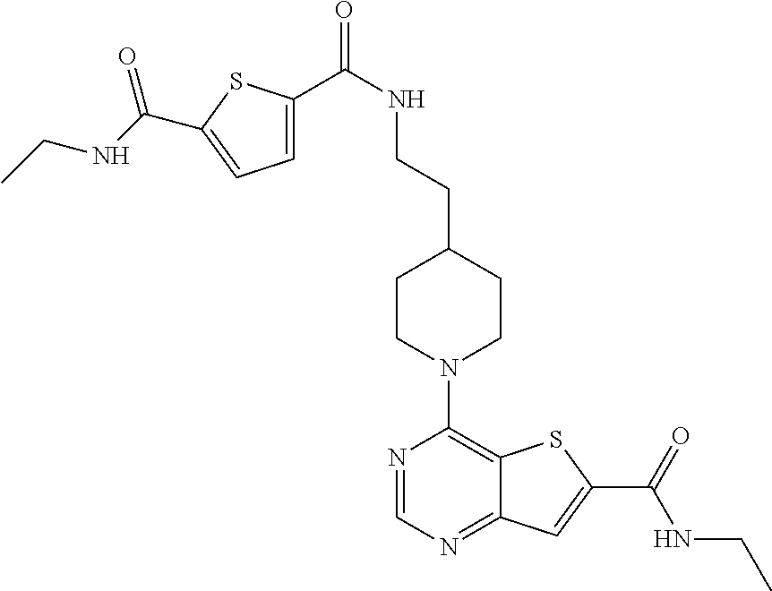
C1CN(C2=C3C(=NC=N2)C=C(C(=O)NCC)S3)CCC1CCNC(=O)C1=CC=C(C(NCC)=O)S1
